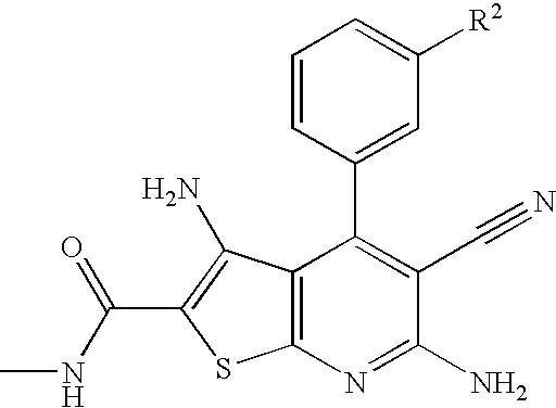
C1=CC(C2=C(C#N)C(N)=NC3=C2C(N)=C(C(NC)=O)S3)=CC([R2])=C1
